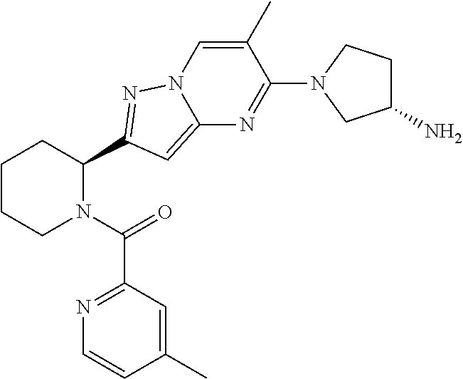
C1CCN(C(=O)C2=NC=CC(C)=C2)C(C2=NN3C(=C2)N=C(N2CC(N)CC2)C(C)=C3)C1
